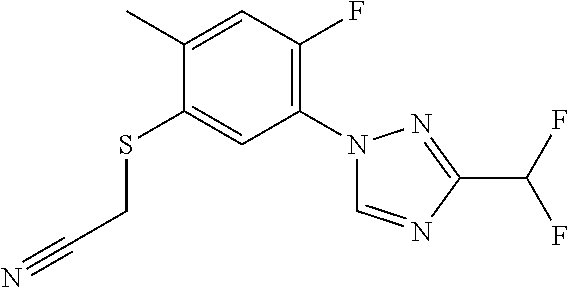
C1(C)=CC(F)=C(N2C=NC(C(F)F)=N2)C=C1SCC#N
